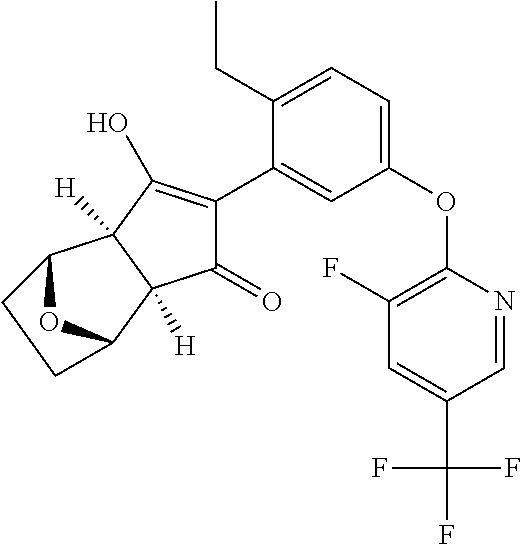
C1(=O)C(C2=CC(OC3=C(F)C=C(C(F)(F)F)C=N3)=CC=C2CC)=C(O)C2([H])C1([H])C1OC2CC1
